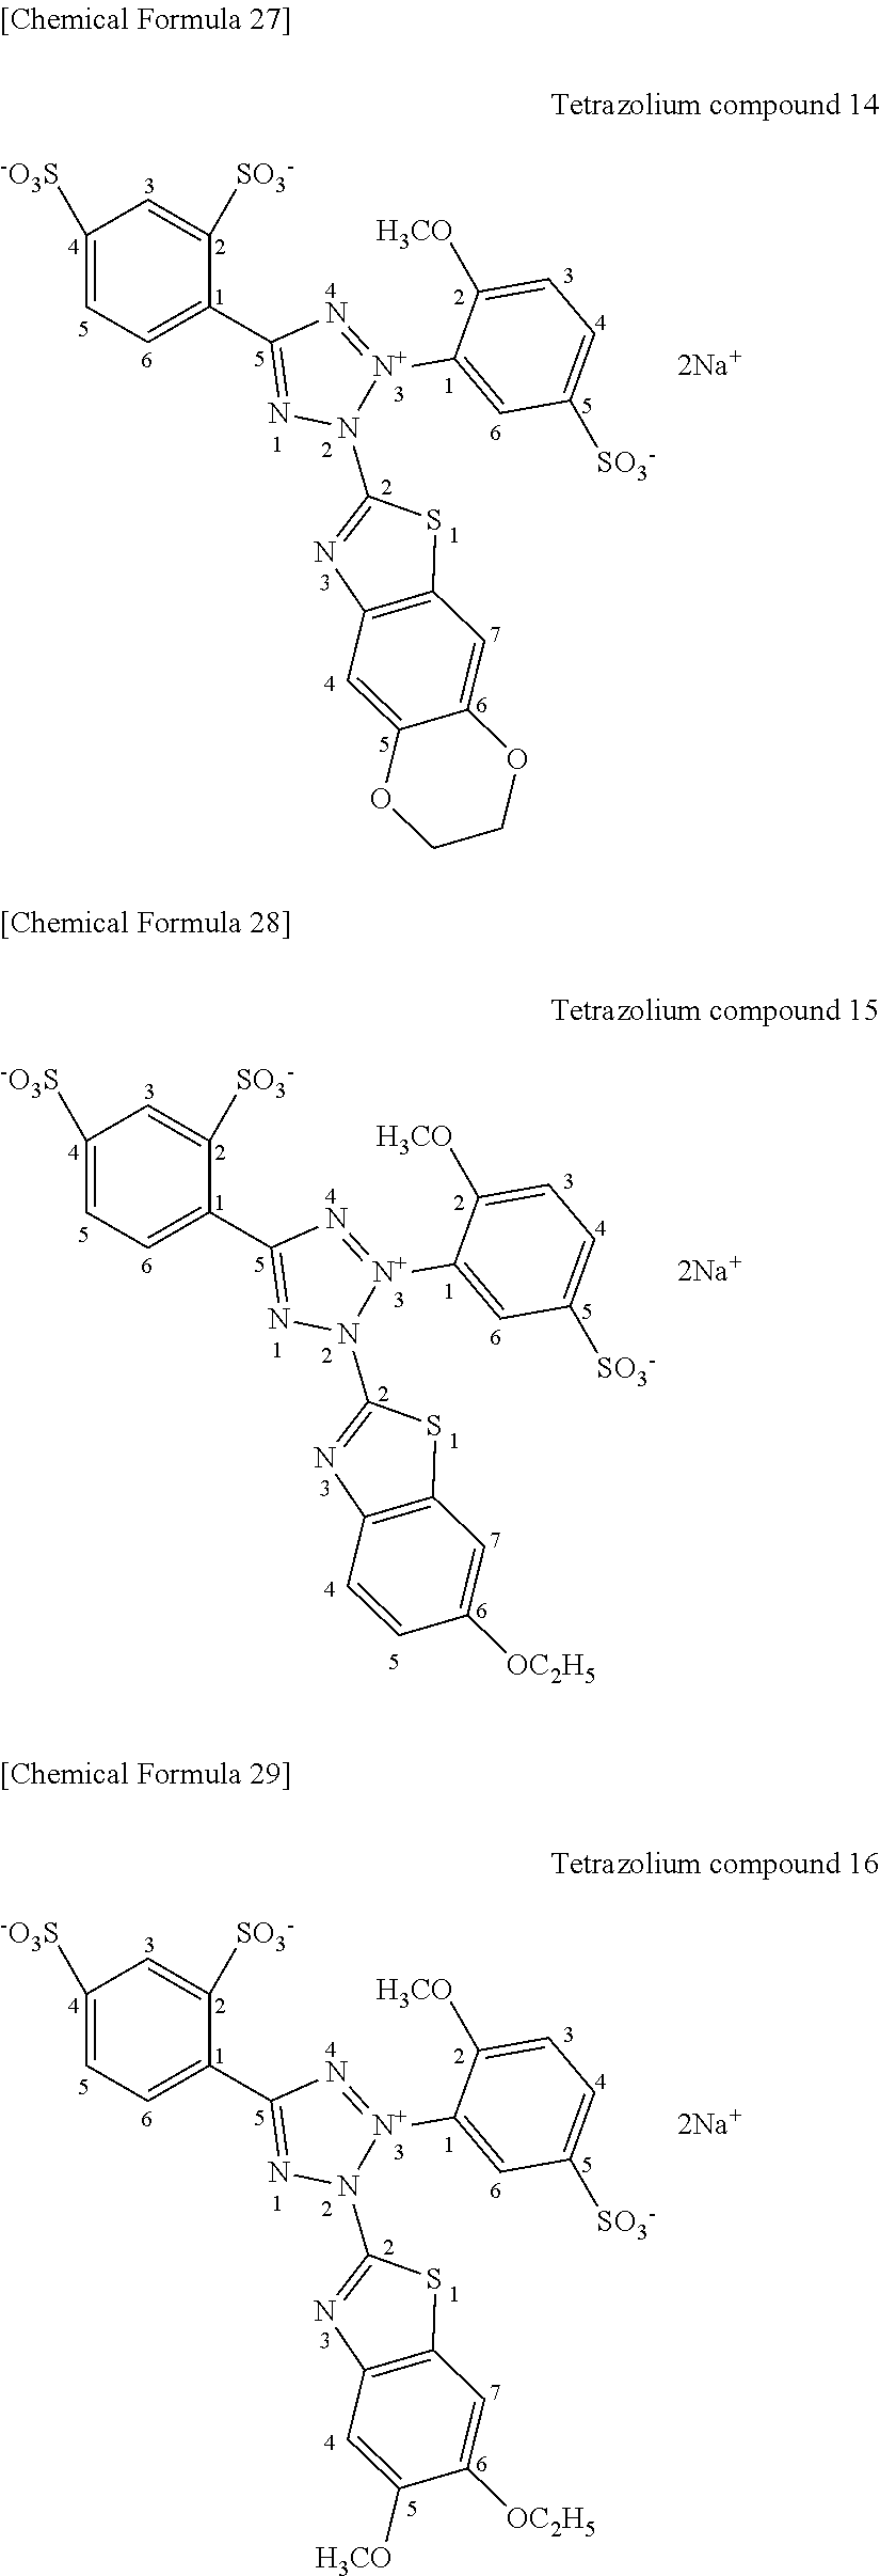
C1=C(C2=NN(C3=NC4=C(S3)C=C3C(=C4)OCCO3)[N+](C3=CC([SO3-])=CC=C3[H3CO])=N2)C([SO3-])=CC([-O3S])=C1.C1=C(C2=NN(C3=NC4=C(S3)C=C([OC2H5])C=C4)[N+](C3=CC([SO3-])=CC=C3[H3CO])=N2)C([SO3-])=CC([-O3S])=C1.C1=C(C2=NN(C3=NC4=C(S3)C=C([OC2H5])C([H3CO])=C4)[N+](C3=CC([SO3-])=CC=C3[H3CO])=N2)C([SO3-])=CC([-O3S])=C1
